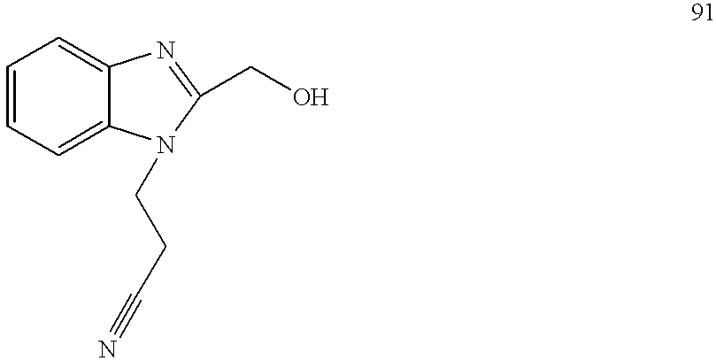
C1=CC=C2C(=C1)N=C(CO)N2CCC#N
